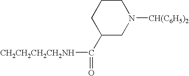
C1CCC(C(=O)[CH2CH2CH2CH2NH])CN1[CH(C6H5)2]
